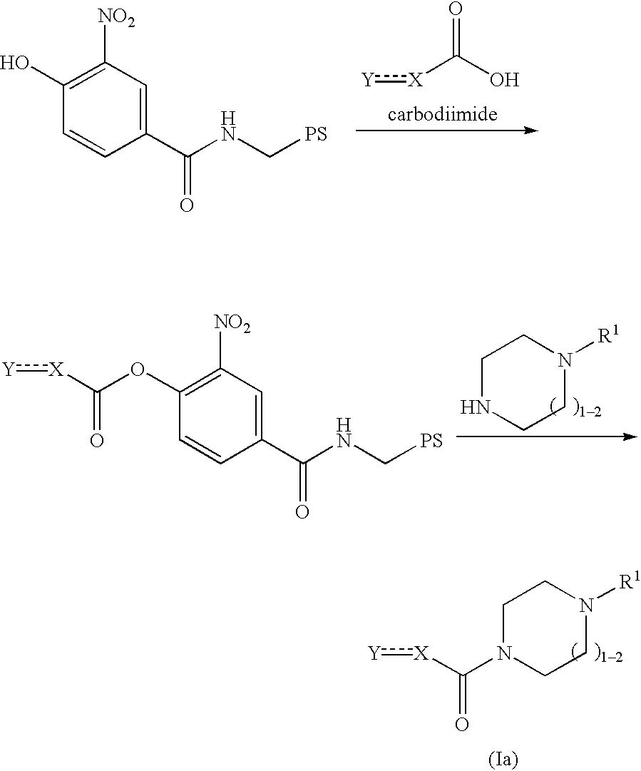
C1([NO2])=C(O)C=CC(C(NC[PS])=O)=C1.[X](C(O)=O):[Y].C1([NO2])=C(OC([X]:[Y])=O)C=CC(C(NC[PS])=O)=C1.C1NCCN([R1])C1.C1CN(C([X]:[Y])=O)CCN1[R1]
